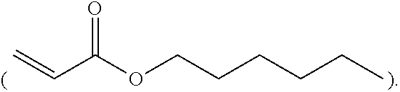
C=CC(OCCCCCC)=O
